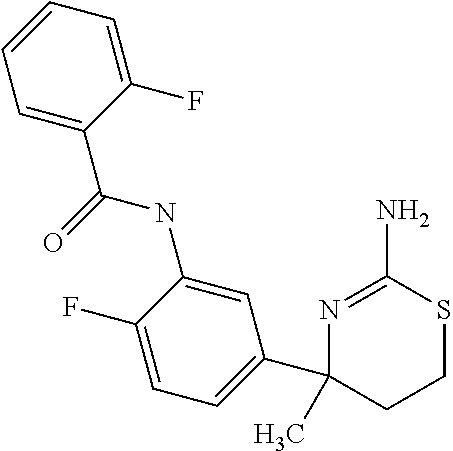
C(=O)(NC1=CC(C2(C)CCSC(N)=N2)=CC=C1F)C1=CC=CC=C1F
